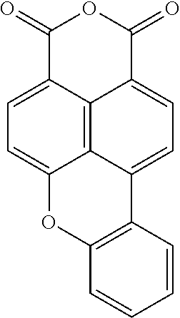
C12=C3C4=CC=C1OC1=C(C2=CC=C3C(=O)OC4=O)C=CC=C1
